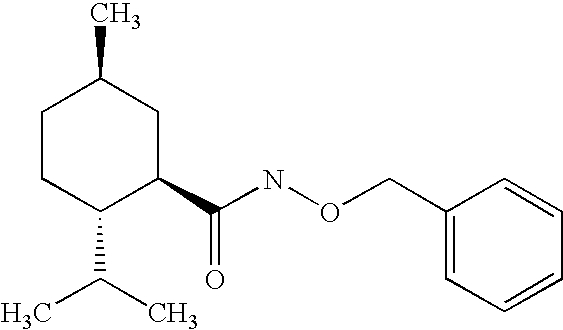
C1CC(C(C)C)C(C(NOCC2=CC=CC=C2)=O)CC1C
